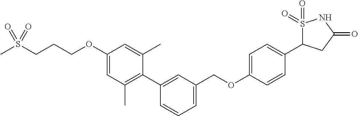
C1(OCCCS(C)(=O)=O)=CC(C)=C(C2=CC(COC3=CC=C(C4S(=O)(=O)NC(=O)C4)C=C3)=CC=C2)C(C)=C1
